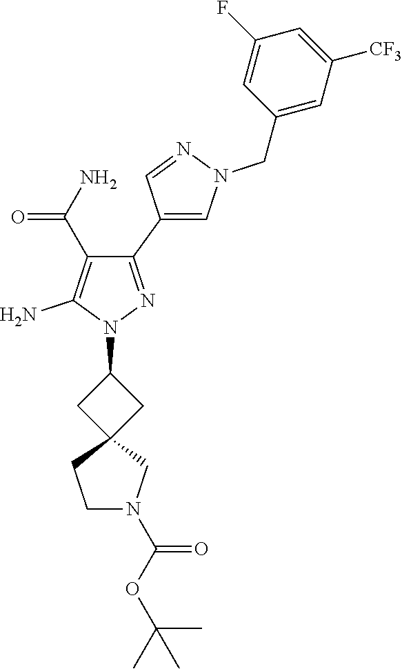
C1(C2=CN(CC3=CC([CF3])=CC(F)=C3)N=C2)=NN(C2CC3(C2)CCN(C(OC(C)(C)C)=O)C3)C(N)=C1C(N)=O
